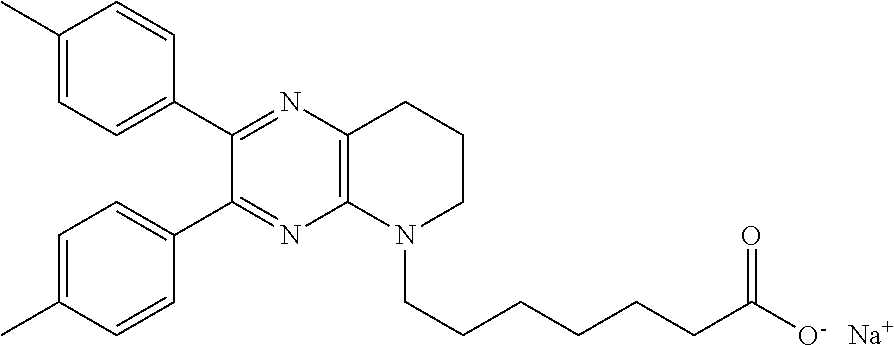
C1(C)=CC=C(C2=NC3=C(N=C2C2=CC=C(C)C=C2)N(CCCCCCC([O-])=O)CCC3)C=C1.[Na]
